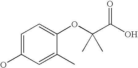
C1=C(O)C=C(C)C(OC(C(O)=O)(C)C)=C1
